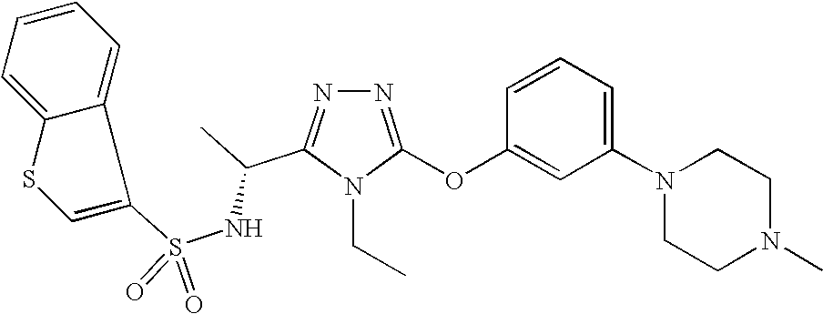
N1=C(OC2=CC(N3CCN(C)CC3)=CC=C2)N(CC)C(C(C)NS(=O)(=O)C2=CSC3=CC=CC=C32)=N1
